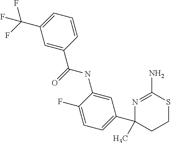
C1=C(C(=O)NC2=CC(C3(C)CCSC(N)=N3)=CC=C2F)C=CC=C1C(F)(F)F
